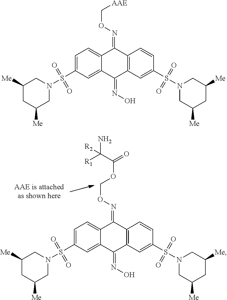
C1([Me])CC([Me])CN(S(C2=CC=C3C(=C2)C(=NO)C2=C(C3=NOC[AAE])C=CC(S(N3CC([Me])CC([Me])C3)(=O)=O)=C2)(=O)=O)C1.C1([Me])CC([Me])CN(S(C2=CC=C3C(=C2)C(=NO)C2=C(C3=NOCOC(=O)C([R1])(N)[R2])C=CC(S(N3CC([Me])CC([Me])C3)(=O)=O)=C2)(=O)=O)C1
